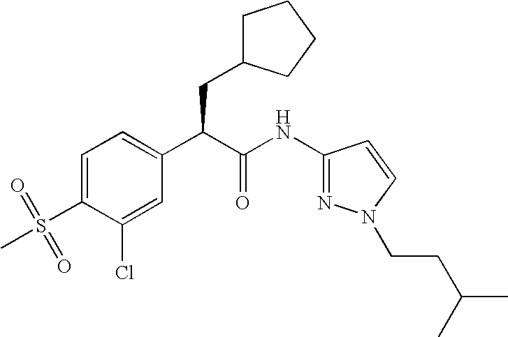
C1=C(S(=O)(C)=O)C(Cl)=CC(C(C(NC2=NN(CCC(C)C)C=C2)=O)CC2CCCC2)=C1
